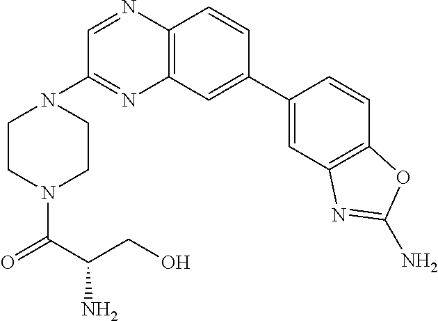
C1(C2=CC3=C(C=C2)N=CC(N2CCN(C(C(CO)N)=O)CC2)=N3)=CC2=C(C=C1)OC(N)=N2
